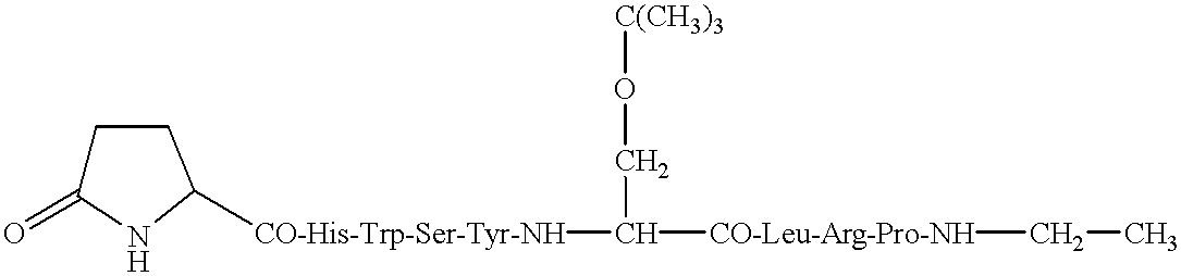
C1C(=O)NC([CO-His-Trp-Ser-Tyr-NH]C([CO-Leu-Arg-Pro-NH]CC)CO[C(CH3)3])C1
